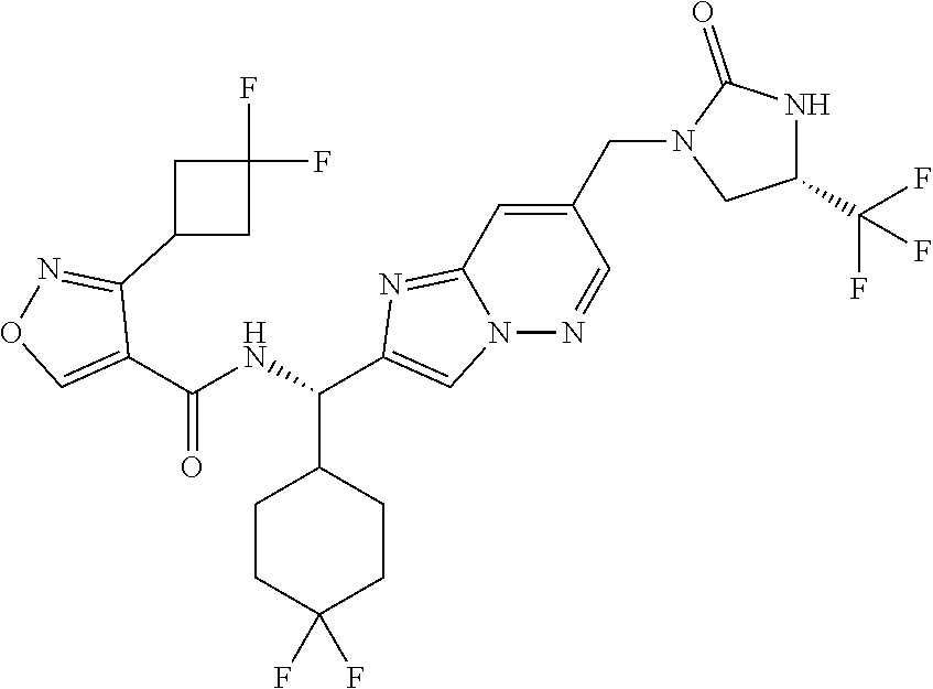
C1CC(F)(F)CCC1C(NC(C1=CON=C1C1CC(F)(F)C1)=O)C1=CN2C(=N1)C=C(CN1CC(C(F)(F)F)NC1=O)C=N2
